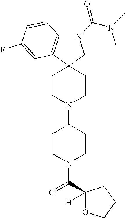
N1(C(N(C)C)=O)C2=C(C3(C1)CCN(C1CCN(C(=O)C4([H])OCCC4)CC1)CC3)C=C(F)C=C2
